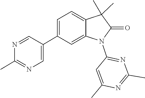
N1=CC(C2=CC=C3C(C)(C)C(=O)N(C4=NC(C)=NC(C)=C4)C3=C2)=CN=C1C
